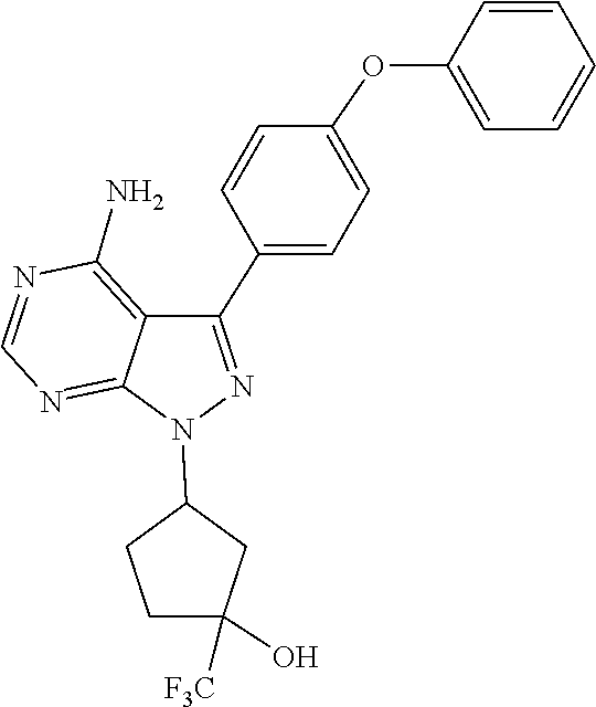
C1=NC(N)=C2C(C3=CC=C(OC4=CC=CC=C4)C=C3)=NN(C3CCC(O)([F3C])C3)C2=N1
